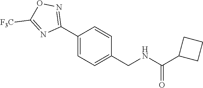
N1=C([F3C])ON=C1C1=CC=C(CNC(C2CCC2)=O)C=C1
